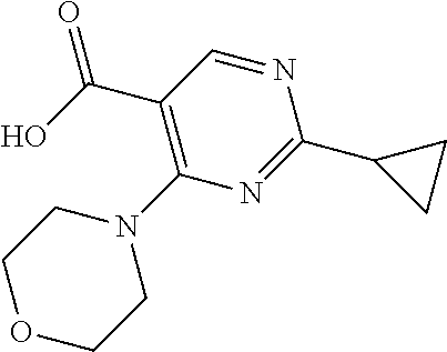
OC(C1=C(N2CCOCC2)N=C(C2CC2)N=C1)=O
